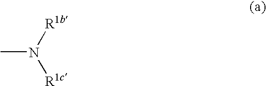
CN([R1c])[R1b]
